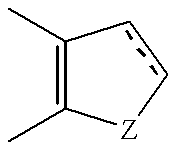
C1(C)=C(C)[Z]cc1
